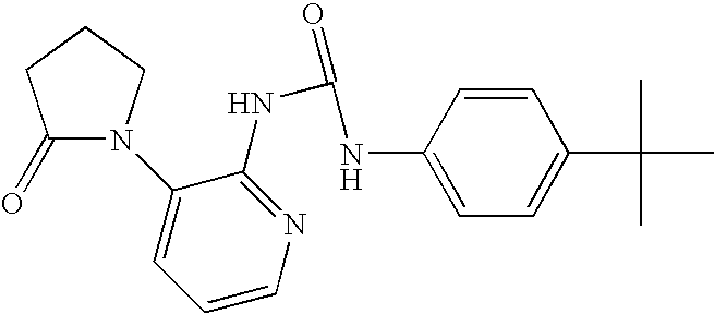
C1(=O)N(C2=CC=CN=C2NC(=O)NC2=CC=C(C(C)(C)C)C=C2)CCC1
